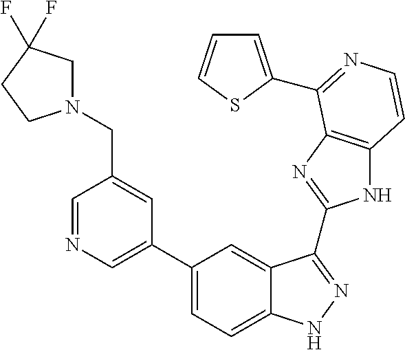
C1(C2=CN=CC(CN3CC(F)(F)CC3)=C2)=CC=C2C(=C1)C(C1=NC3=C(N1)C=CN=C3C1=CC=CS1)=NN2
